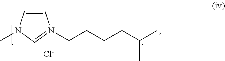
C1=CN(C)C=[N+]1CCCCC(C)C.[Cl-]
